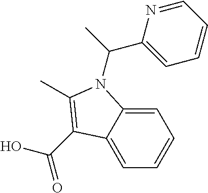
C(O)(=O)C1=C(C)N(C(C)C2=CC=CC=N2)C2=CC=CC=C21
